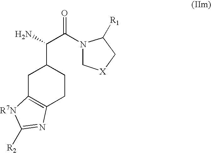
C1C2=C(CCC1C(N)C(N1C[X]CC1[R1])=O)N=C([R2])[R7N]2
